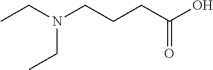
CCN(CCCC(O)=O)CC
